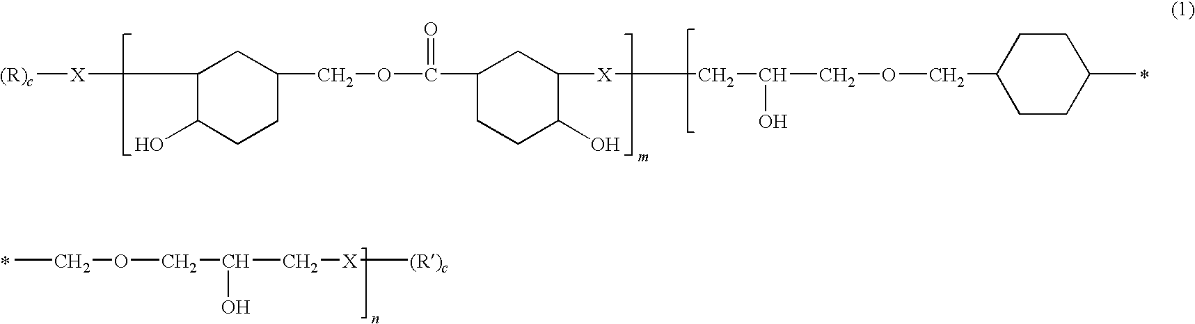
[(R)c][X]C1C(O)CCC(COC(=O)C2CCC(O)C([X]CC(O)COCC3CCC(C)CC3)C2)C1.*.CCOCC(O)C[X][(R)c]
